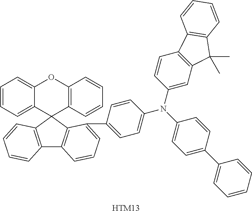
[HTM13].C1=CC=C2C(=C1)OC1=C(C23C2=C(C4=C3C(C3=CC=C(N(C5=CC=C(C6=CC=CC=C6)C=C5)C5=CC6=C(C=C5)C5=C(C6(C)C)C=CC=C5)C=C3)=CC=C4)C=CC=C2)C=CC=C1
